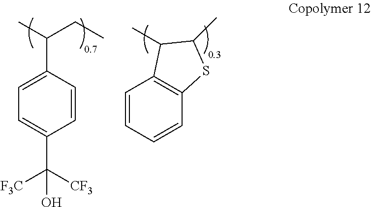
C1=C(C(C)CC)C=CC(C([CF3])([F3C])O)=C1.C1=CC=CC2=C1C(C)C(C)S2
